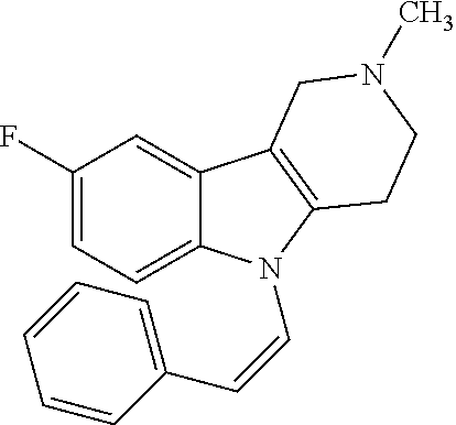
C1(F)=CC=C2C(=C1)C1=C(N2C=CC2=CC=CC=C2)CCN(C)C1
